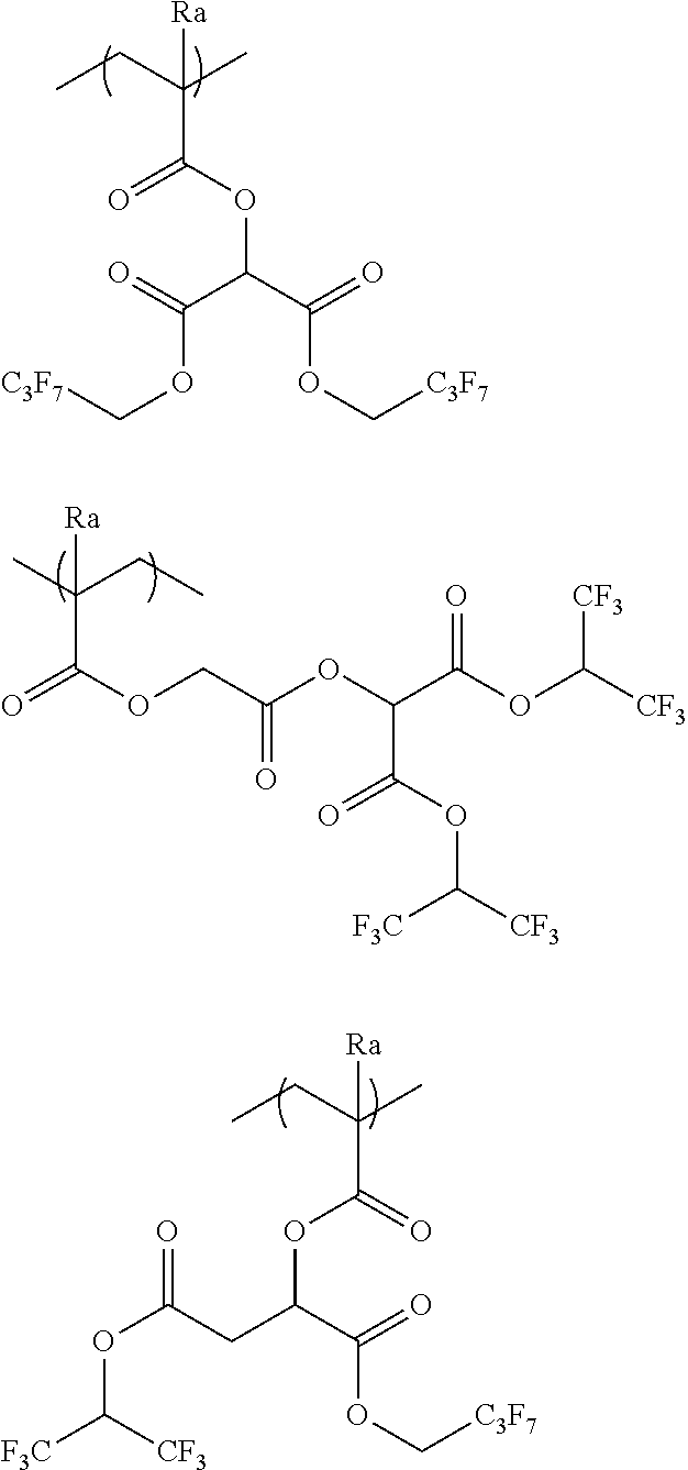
C(C([Ra])(C)CC)(=O)OC(C(=O)OC[C3F7])C(=O)OC[C3F7].C(C([Ra])(C)CC)(=O)OC(C(=O)OC[C3F7])CC(OC([CF3])[F3C])=O.C(C([Ra])(C)CC)(=O)OCC(OC(C(OC([CF3])[CF3])=O)C(=O)OC([CF3])[F3C])=O
